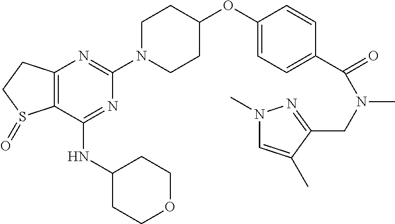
C12=C(C(NC3CCOCC3)=NC(N3CCC(OC4=CC=C(C(=O)N(CC5=NN(C)C=C5C)C)C=C4)CC3)=N1)S(=O)CC2
